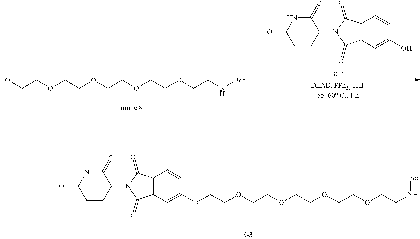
C1CC(N2C(=O)C3=C(C2=O)C=CC(OCCOCCOCCOCCOCCN[Boc])=C3)C(=O)NC1=O.C(OCCOCCOCCN[Boc])COCCO.[8-2].C1CC(N2C(=O)C3=C(C2=O)C=CC(O)=C3)C(=O)NC1=O
